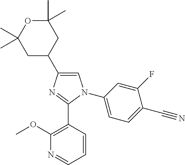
C1(C)(C)OC(C)(C)CC(C2=CN(C3=CC=C(C#N)C(F)=C3)C(C3=C(OC)N=CC=C3)=N2)C1
